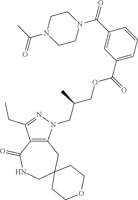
C12=C(N(CC(COC(C3=CC=CC(C(N4CCN(C(C)=O)CC4)=O)=C3)=O)C)N=C1CC)CC1(CNC2=O)CCOCC1
